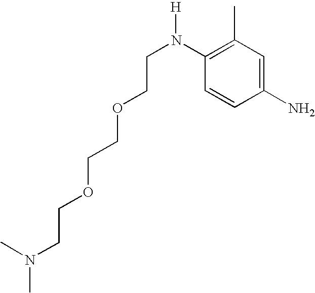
C(COCCN([H])C1=C(C)C=C(N)C=C1)OCCN(C)C
